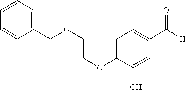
C1(COCCOC2=CC=C(C([H])=O)C=C2O)=CC=CC=C1
